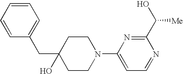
C1=CC=CC(CC2(O)CCN(C3=CC=NC(C(O)[Me])=N3)CC2)=C1
